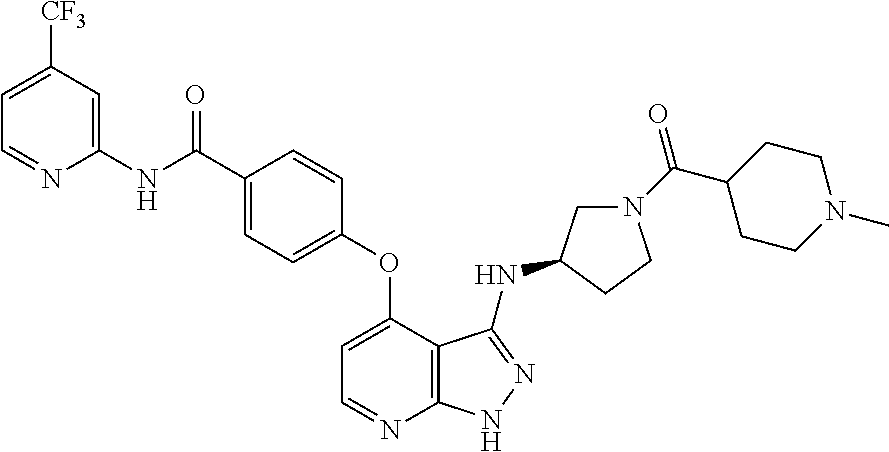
C1(NC(=O)C2=CC=C(OC3=CC=NC4=C3C(NC3CN(C(C5CCN(C)CC5)=O)CC3)=NN4)C=C2)=CC([CF3])=CC=N1
